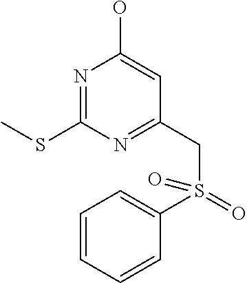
N1=C(SC)N=C(CS(C2=CC=CC=C2)(=O)=O)C=C1O
